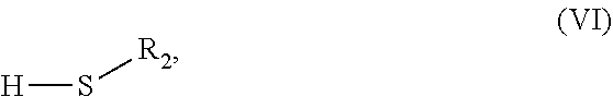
[H]S[R2]
